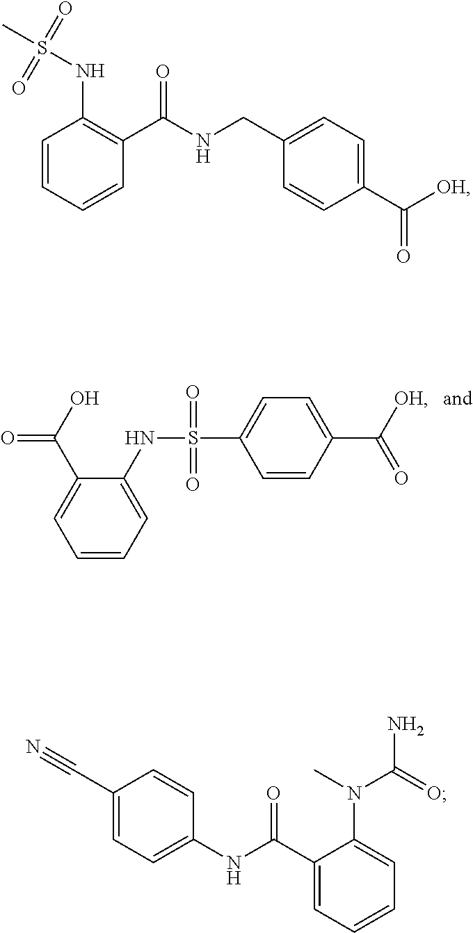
C1=CC=C(NS(C2=CC=C(C([OH])=O)C=C2)(=O)=O)C(C(O)=O)=C1.C1=CC=CC(C(NCC2=CC=C(C([OH])=O)C=C2)=O)=C1NS(C)(=O)=O.C1(C#N)=CC=C(NC(C2=CC=CC=C2N(C(=O)N)C)=O)C=C1
